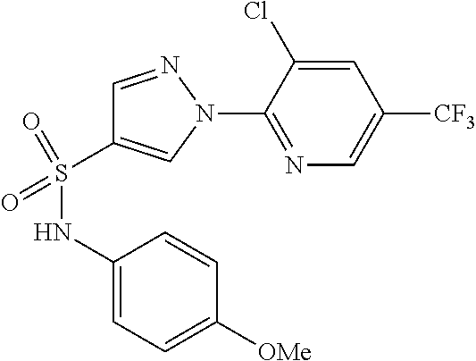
C1=NN(C2=NC=C([CF3])C=C2Cl)C=C1S(NC1=CC=C([OMe])C=C1)(=O)=O
